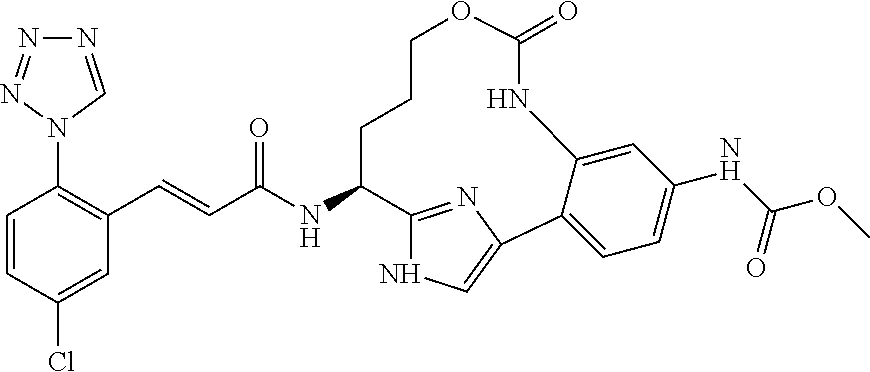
C1=CC(Cl)=CC(C=CC(NC2C3=NC(=CN3)C3=CC=C(NC(OC)=O)C=C3NC(=O)OCCC2)=O)=C1N1C=NN=N1
